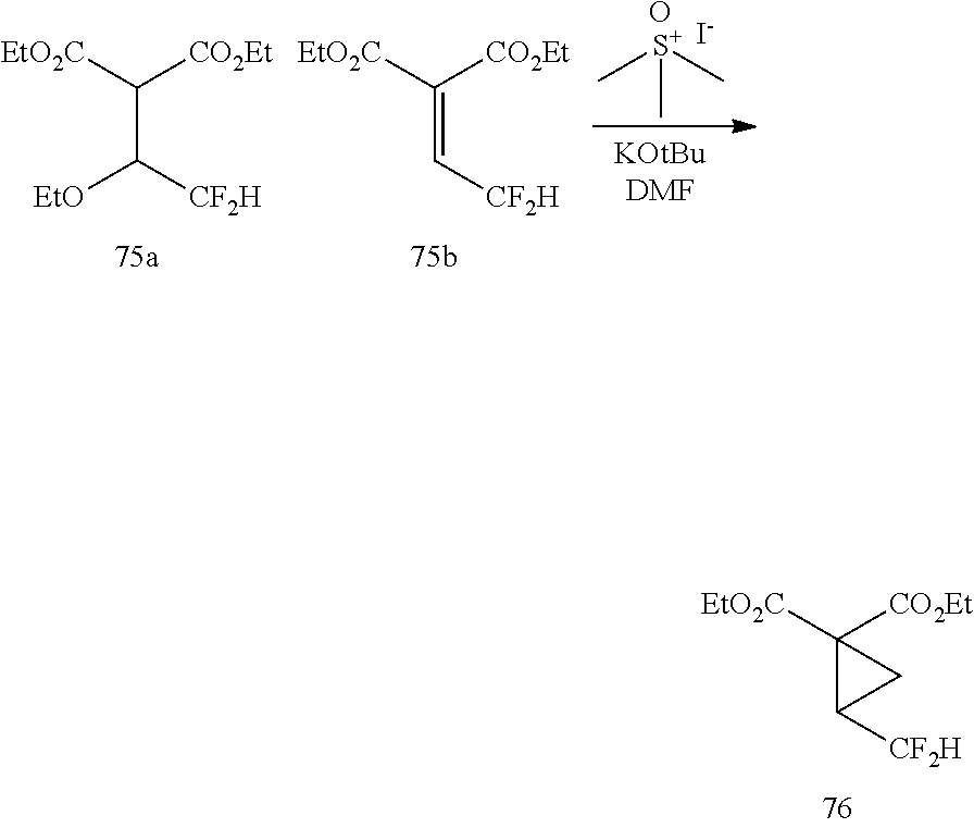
C[S+](C)C.O.[I-].[EtO]C([CF2H])C([EtO2C])[CO2Et].C([CF2H])=C([EtO2C])[CO2Et].C1([CF2H])C([EtO2C])([CO2Et])C1
